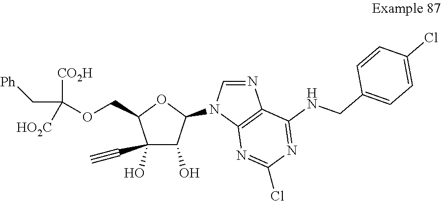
C1(O)(C#C)C(O)C(N2C=NC3=C2N=C(Cl)N=C3NCC2=CC=C(Cl)C=C2)OC1COC([CO2H])(C[Ph])[HO2C]
